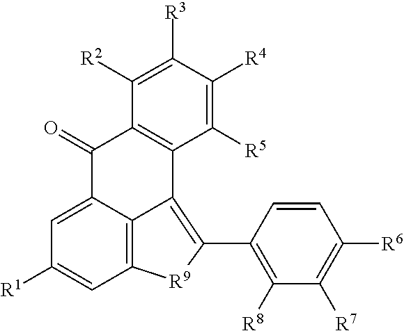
C12=C3C(=CC([R1])=C1)C(=O)C1=C(C3=C(C3=C([R8])C([R7])=C([R6])C=C3)[R9]2)C([R5])=C([R4])C([R3])=C1[R2]
